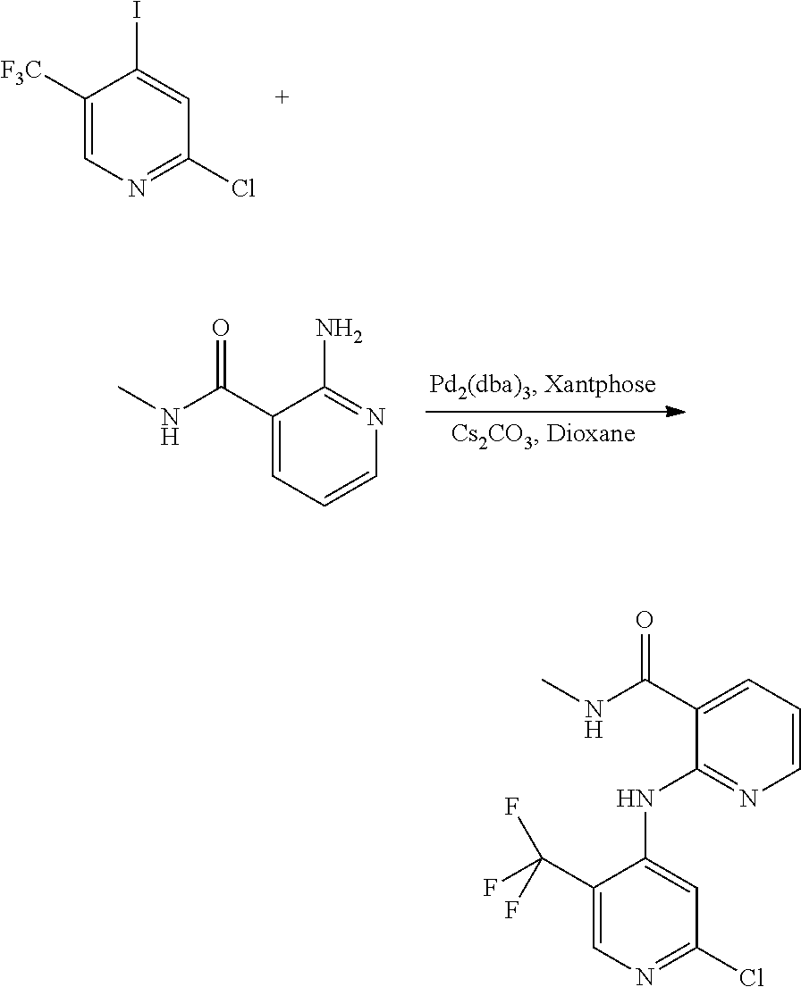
C1([F3C])=CN=C(Cl)C=C1I.C1(C(NC)=O)=CC=CN=C1N.C1(C(NC)=O)=CC=CN=C1NC1=CC(Cl)=NC=C1C(F)(F)F
